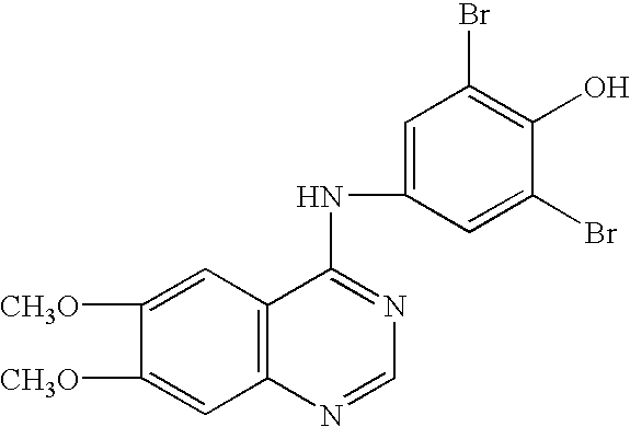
C12=C(C=C([CH3O])C([CH3O])=C1)C(NC1=CC(Br)=C(O)C(Br)=C1)=NC=N2
